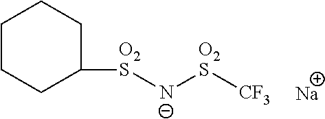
C1CCC([O2S][N-][O2S][CF3])CC1.[Na]
